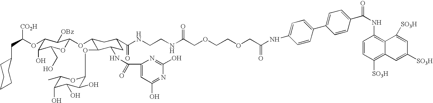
C1(CC(OC2C(O)C(CO)OC(OC3C(OC4C(O)C(O)C(O)C(C)O4)C(NC(C4=CC(O)=NC(O)=N4)=O)CC(C(NCCNC(COCCOCC(=O)NC4=CC=C(C5=CC=C(C(=O)NC6=C7C(=C([SO3H])C=C6)C=C([SO3H])C=C7[SO3H])C=C5)C=C4)=O)=O)C3)C2[OBz])[CO2H])CCCCC1
